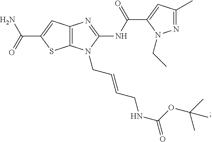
C12=C(N=C(NC(C3=CC(C)=NN3CC)=O)N1CC=CCNC(=O)OC(C)(C)C)C=C(C(N)=O)S2
